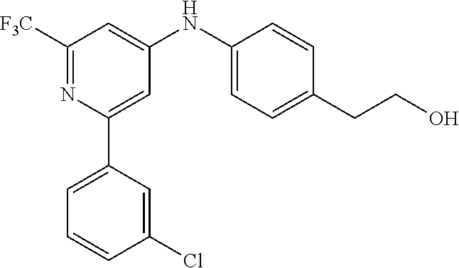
C1([F3C])=NC(C2=CC=CC(Cl)=C2)=CC(NC2=CC=C(CCO)C=C2)=C1
